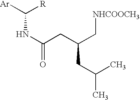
N(C(CC(C[NHCOOCH3])CC(C)C)=O)C([R])[Ar]
